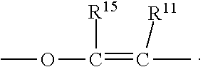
COC(=C(C)[R11])[R15]
